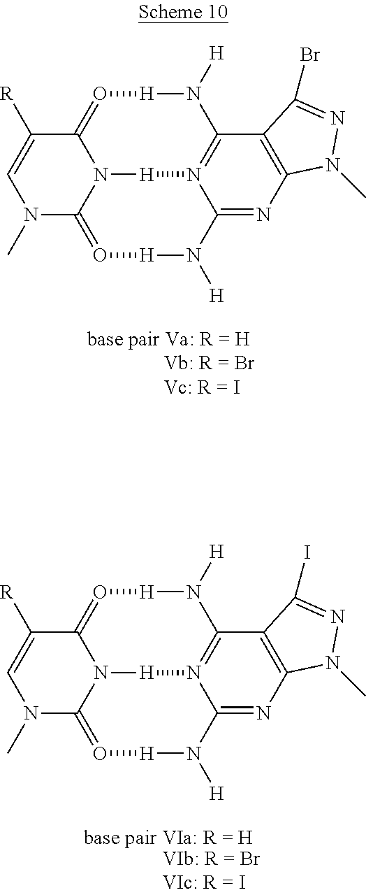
N1(C)C2=O[H]N([H])C3=NC4=C(C5=N3[H]N2C(=O[H]N5[H])C([R])=C1)C(Br)=NN4C.N1(C)C2=O[H]N([H])C3=NC4=C(C5=N3[H]N2C(=O[H]N5[H])C([R])=C1)C(I)=NN4C
